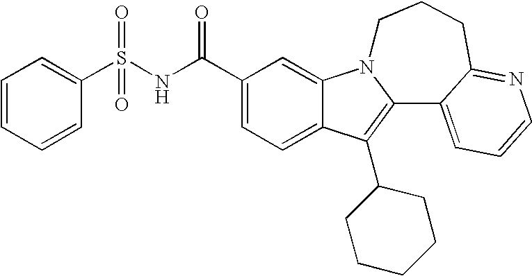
C12=CC=C(C(NS(C3=CC=CC=C3)(=O)=O)=O)C=C1N1C(=C2C2CCCCC2)C2=CC=CN=C2CCC1
